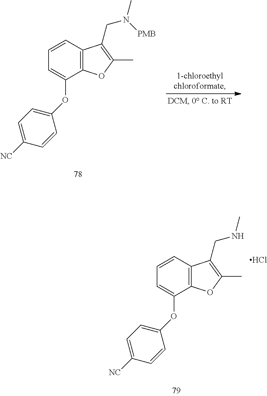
C1=CC2=C(C(OC3=CC=C([NC])C=C3)=C1)OC(C)=C2CN(C)[PMB].C1=CC2=C(C(OC3=CC=C([NC])C=C3)=C1)OC(C)=C2CNC.Cl
